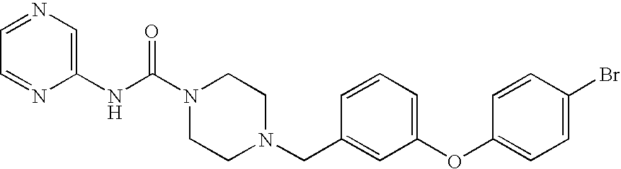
N(C(N1CCN(CC2=CC(OC3=CC=C(Br)C=C3)=CC=C2)CC1)=O)C1=CN=CC=N1
